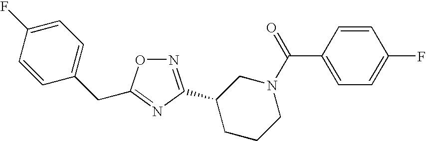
C1=C(F)C=CC(CC2=NC(C3CCCN(C(C4=CC=C(F)C=C4)=O)C3)=NO2)=C1
